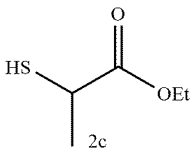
SC(C([OEt])=O)C
